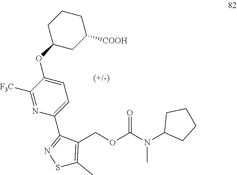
C1([F3C])=NC(C2=NSC(C)=C2COC(N(C2CCCC2)C)=O)=CC=C1OC1CC([COOH])CCC1
